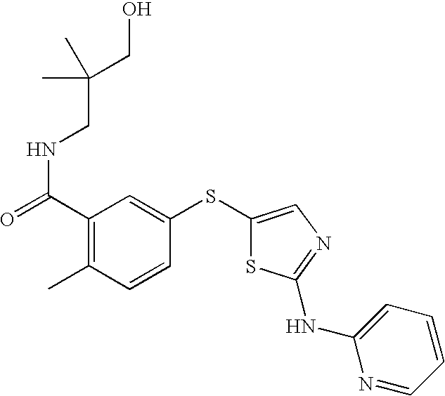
C(C1=C(C)C=CC(SC2=CN=C(NC3=CC=CC=N3)S2)=C1)(=O)NCC(CO)(C)C
